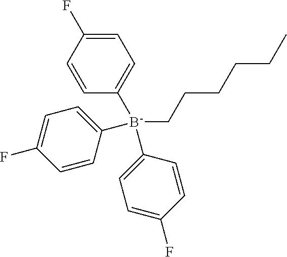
C1=C(F)C=CC([B-](CCCCCC)(C2=CC=C(F)C=C2)C2=CC=C(F)C=C2)=C1
